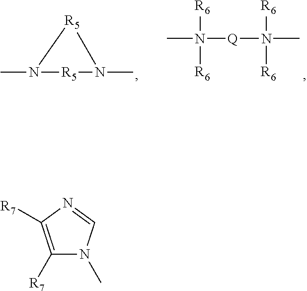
CN([R6])([R6])[Q]N([R6])([R6])C.N1(C)[R5]N(C)[R5]1.C1([R7])=C([R7])N=CN1C
